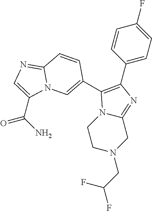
N1(CC(F)F)CC2=NC(C3=CC=C(F)C=C3)=C(C3=CN4C(=NC=C4C(N)=O)C=C3)N2CC1
